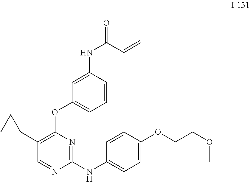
C1(C2CC2)=C(OC2=CC=CC(NC(=O)C=C)=C2)N=C(NC2=CC=C(OCCOC)C=C2)N=C1
